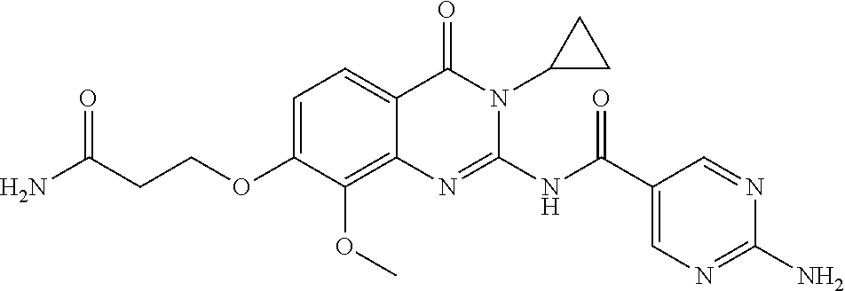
C1=C(OCCC(=O)N)C(OC)=C2C(=C1)C(=O)N(C1CC1)C(NC(C1=CN=C(N)N=C1)=O)=N2
